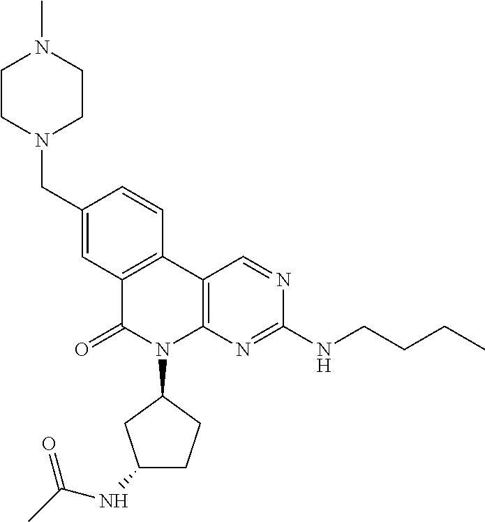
C1(CN2CCN(C)CC2)=CC2=C(C=C1)C1=C(N(C3CC(NC(C)=O)CC3)C2=O)N=C(NCCCC)N=C1
